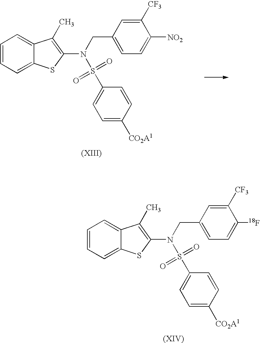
C1=CC=C2C(=C1)C(C)=C(N(CC1=CC=C([NO2])C([CF3])=C1)S(=O)(=O)C1=CC=C([CO2A1])C=C1)S2.C1=CC=C2C(=C1)C(C)=C(N(CC1=CC=C([18F])C([CF3])=C1)S(=O)(=O)C1=CC=C([CO2A1])C=C1)S2
